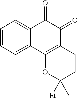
C1=CC=C2C(=C1)C(=O)C(=O)C1=C2OC(C)([Et])CC1
